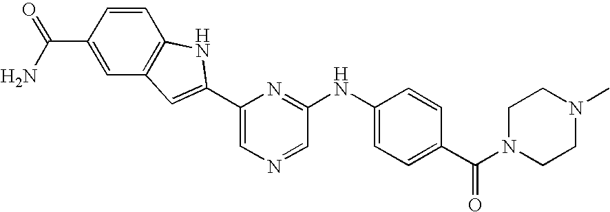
C1=CC(C(N)=O)=CC2=C1NC(C1=CN=CC(NC3=CC=C(C(N4CCN(C)CC4)=O)C=C3)=N1)=C2
